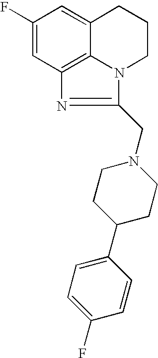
C1(F)=CC2=C3C(=C1)CCCN3C(CN1CCC(C3=CC=C(F)C=C3)CC1)=N2
